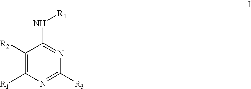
C1([R2])=C([R1])N=C([R3])N=C1N[R4]
